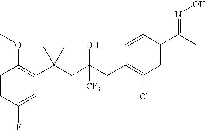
C1(F)=CC(C(CC(CC2=C(Cl)C=C(C(C)=NO)C=C2)([CF3])O)(C)C)=C(OC)C=C1
